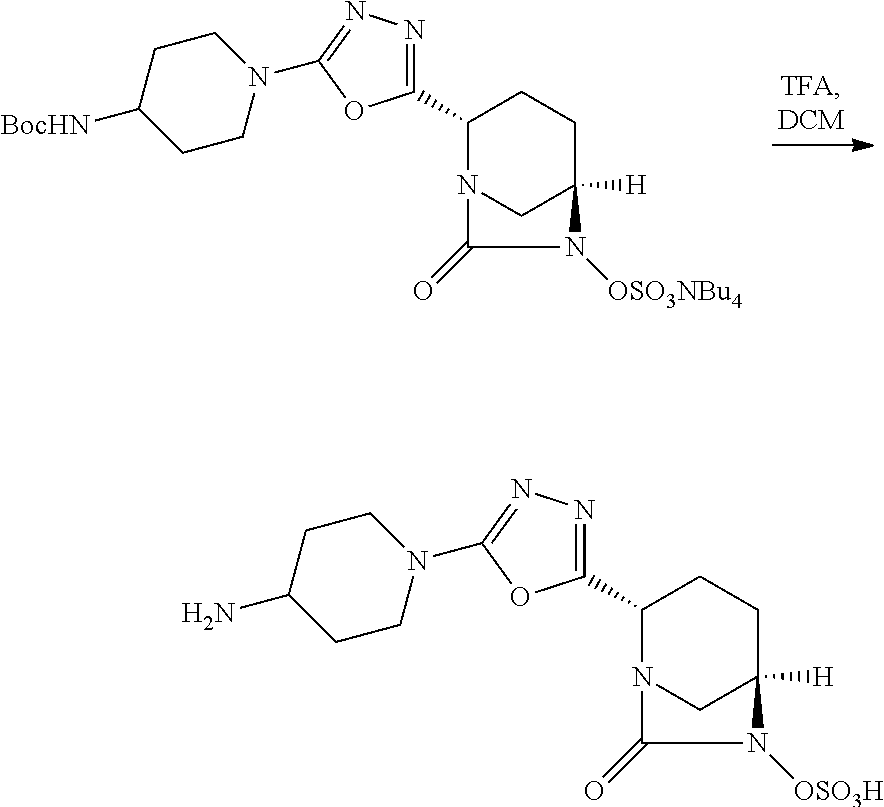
C1(C2=NN=C(N3CCC([BocHN])CC3)O2)N2CC([H])(CC1)N([OSO3NBu4])C2=O.C1(C2=NN=C(N3CCC(N)CC3)O2)N2CC([H])(CC1)N([OSO3H])C2=O
